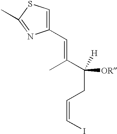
C(=C(C([H])(CC=CI)[OR])C)C1=CSC(C)=N1
